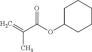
C=C(C(OC1CCCCC1)=O)C
